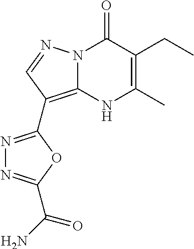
N12C(=C(C3=NN=C(C(N)=O)O3)C=N1)NC(C)=C(CC)C2=O
